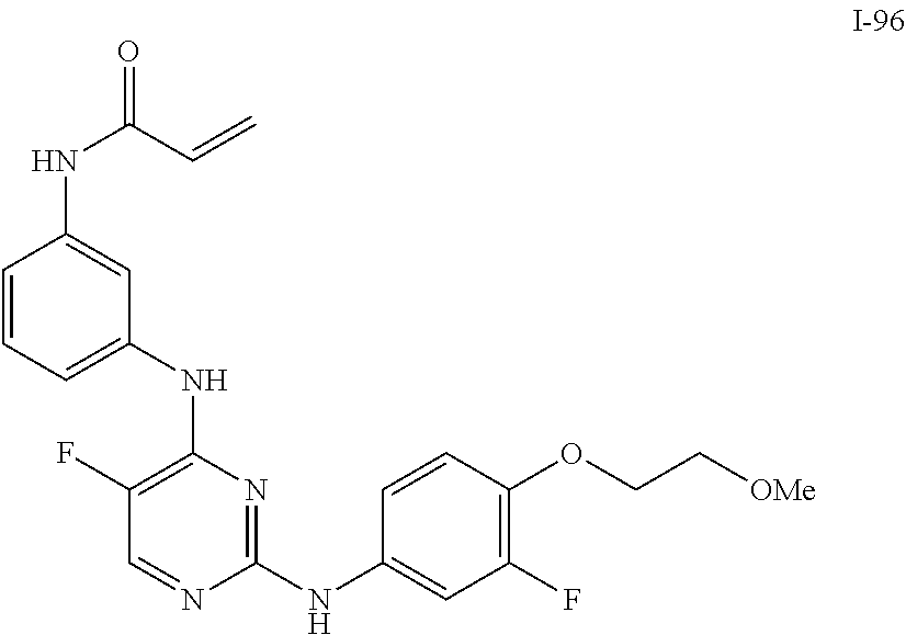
C1(NC2=CC(F)=C(OCC[OMe])C=C2)=NC(NC2=CC=CC(NC(=O)C=C)=C2)=C(F)C=N1
